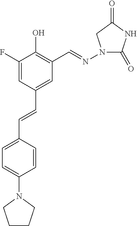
C1(F)=CC(C=CC2=CC=C(N3CCCC3)C=C2)=CC(C=NN2C(=O)NC(=O)C2)=C1O
